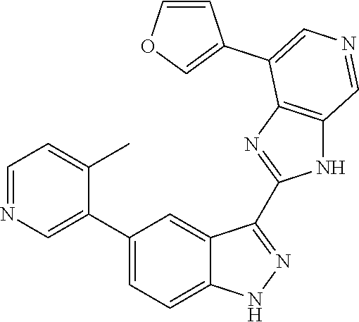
C1(C2=CN=CC=C2C)=CC=C2C(=C1)C(C1=NC3=C(N1)C=NC=C3C1=COC=C1)=NN2
